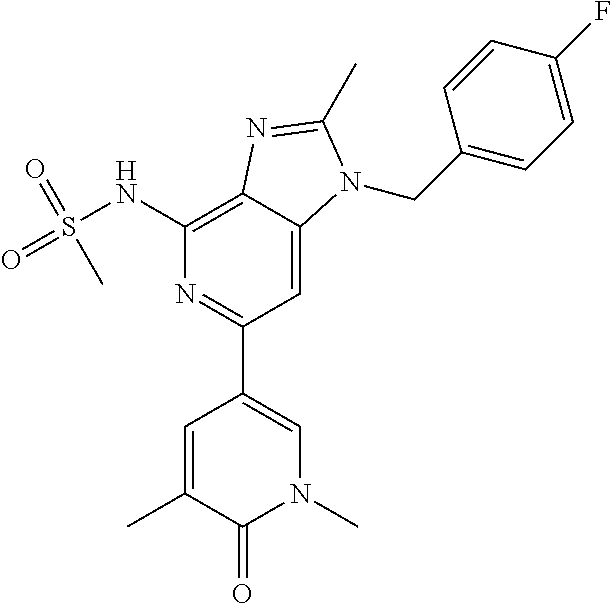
C1(NS(=O)(=O)C)=C2C(=CC(C3=CN(C)C(=O)C(C)=C3)=N1)N(CC1=CC=C(F)C=C1)C(C)=N2
